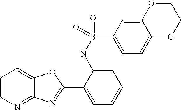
C1=CN=C2C(=C1)OC(C1=CC=CC=C1NS(C1=CC=C3C(=C1)OCCO3)(=O)=O)=N2
